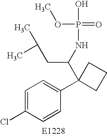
C1=C(Cl)C=CC(C2(C(NP(OC)(=O)O)CC(C)C)CCC2)=C1
